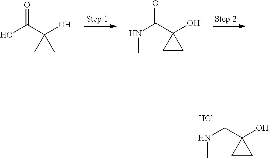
OC(C1(O)CC1)=O.N(C(C1(O)CC1)=O)C.N(CC1(O)CC1)C.Cl
